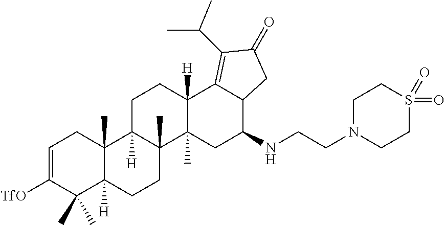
C1=C([TfO])C(C)(C)C2([H])C(C)(C1)C1([H])C(C)(CC2)C2(C)C([H])(CC1)C1=C(C(C)C)C(=O)CC1C(NCCN1CCS(=O)(=O)CC1)C2
